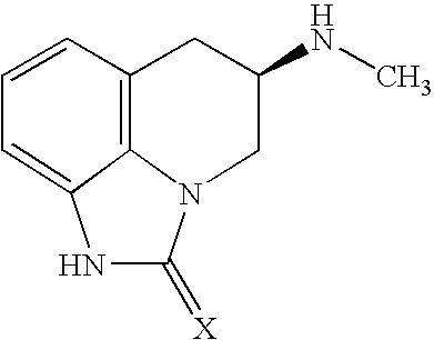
N1C(=[X])N2C3=C(C=CC=C13)CC(NC)C2
